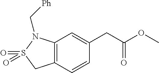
C12=C(C=CC(CC(=O)OC)=C1)CS(=O)(=O)N2C[Ph]
